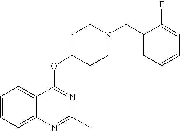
C1=CC=C2C(=C1)C(OC1CCN(CC3=CC=CC=C3F)CC1)=NC(C)=N2
